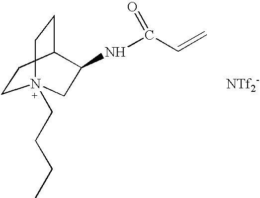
C1CC2CCN1(CCCC)CC2NC(C=C)=O
